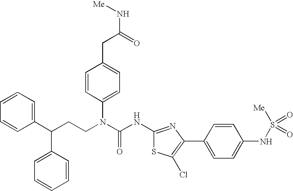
C1(C(CCN(C(NC2=NC(C3=CC=C(NS([Me])(=O)=O)C=C3)=C(Cl)S2)=O)C2=CC=C(CC(N[Me])=O)C=C2)C2=CC=CC=C2)=CC=CC=C1
